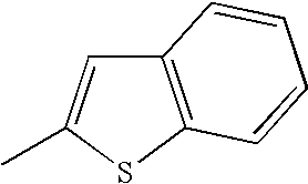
C12=C(SC(C)=C1)C=CC=C2
